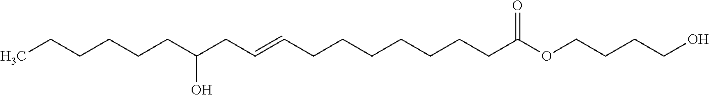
CCCCCCC(CC=CCCCCCCCC(OCCCCO)=O)O
